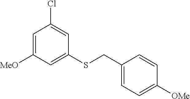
C1=C([MeO])C=C(SCC2=CC=C([OMe])C=C2)C=C1Cl
